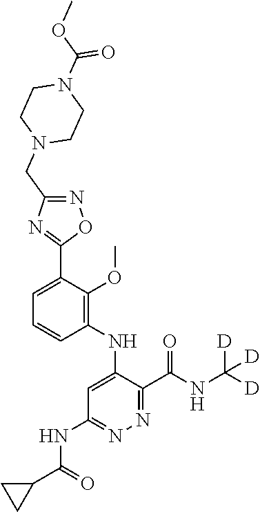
C1=C(C2=NC(CN3CCN(C(OC)=O)CC3)=NO2)C(OC)=C(NC2=CC(NC(C3CC3)=O)=NN=C2C(NC([D])([D])[D])=O)C=C1
